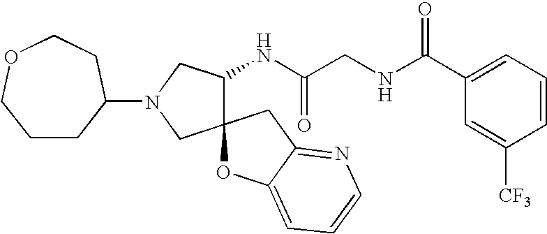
N(CC(NC1C2(CN(C3CCCOCC3)C1)OC1=CC=CN=C1C2)=O)C(C1=CC=CC([CF3])=C1)=O
